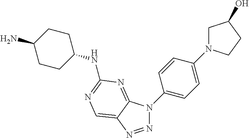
N(C1CCC(N)CC1)C1=NC=C2C(=N1)N(C1=CC=C(N3CC(O)CC3)C=C1)N=N2
